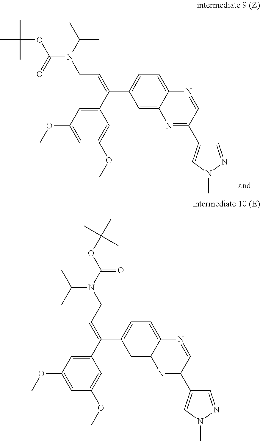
C1=C2C(=CC=C1C(C1=CC(OC)=CC(OC)=C1)=CCN(C(OC(C)(C)C)=O)C(C)C)N=CC(C1=CN(C)N=C1)=N2.C1=C2C(=CC=C1C(C1=CC(OC)=CC(OC)=C1)=CCN(C(OC(C)(C)C)=O)C(C)C)N=CC(C1=CN(C)N=C1)=N2
